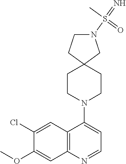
C12=C(N=CC=C1N1CCC3(CC1)CN(S(=N)(=O)C)CC3)C=C(OC)C(Cl)=C2
